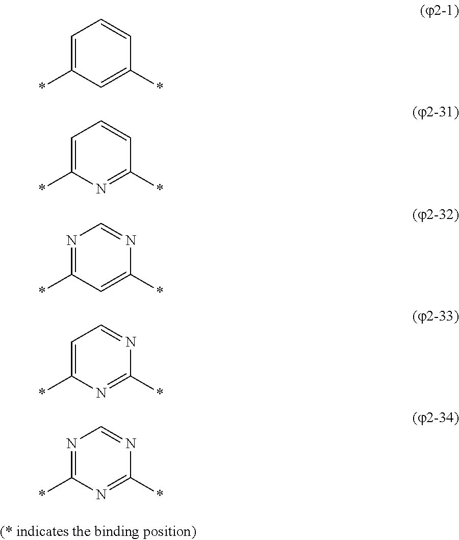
C1=C(*)C=C(*)C=C1.C1=C(*)N=C(*)C=C1.N1=C(*)C=C(*)N=C1.C1=C(*)N=C(*)N=C1.N1=C(*)N=C(*)N=C1
